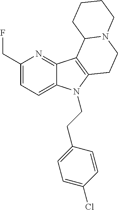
C1(CF)=CC=C2C(=N1)C1=C(N2CCC2=CC=C(Cl)C=C2)CCN2C1CCCC2
